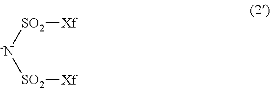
[SO2]([-N][SO2][Xf])[Xf]
